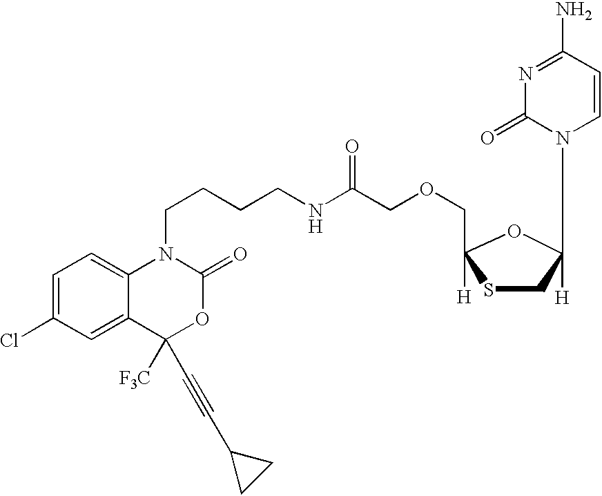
C1=C(Cl)C=C2C(=C1)N(CCCCNC(COCC1([H])SCC([H])(N3C(=O)N=C(N)C=C3)O1)=O)C(=O)OC2([F3C])C#CC1CC1
